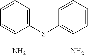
C1=CC=C(SC2=C(N)C=CC=C2)C(N)=C1
